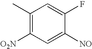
C1(C)=C([O2N])C=C([NO])C(F)=C1
